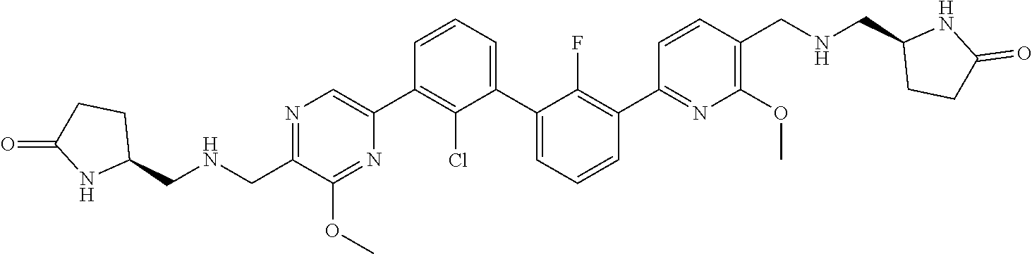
N1=C(C[HN]CC2CCC(=O)N2)C(OC)=NC(C2=C(Cl)C(C3=CC=CC(C4=NC(OC)=C(CNCC5CCC(=O)[HN]5)C=C4)=C3F)=CC=C2)=C1
